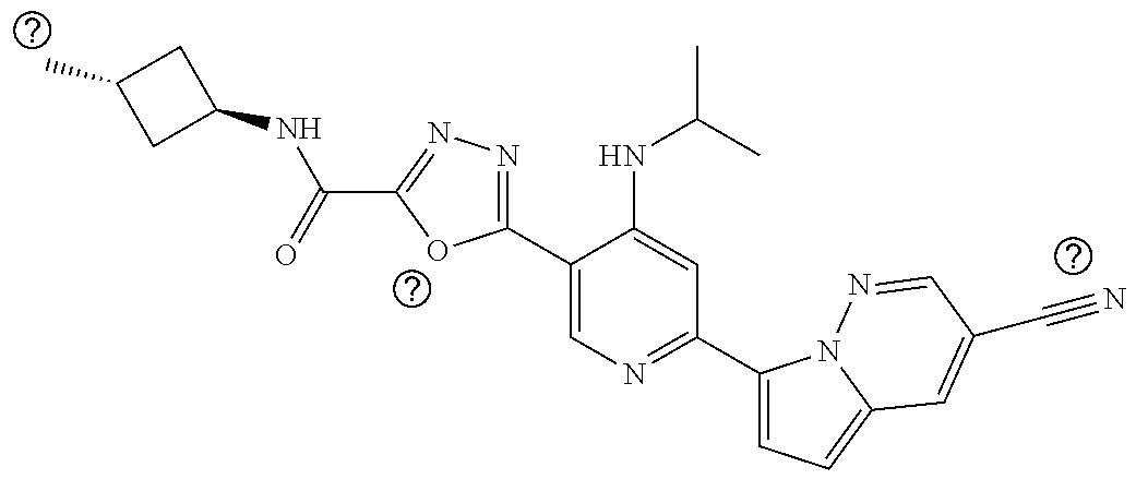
C1(C2=NN=C(C(NC3CC(C)C3)=O)O2)=CN=C(C2=CC=C3N2N=CC(C#N)=C3)C=C1NC(C)C
